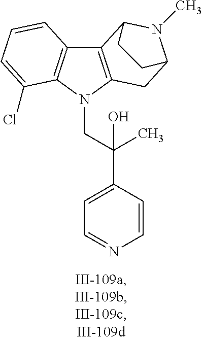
C12=C(N(CC(C3=CC=NC=C3)(C)O)C3=C1C=CC=C3Cl)CC1N(C)C2CC1
